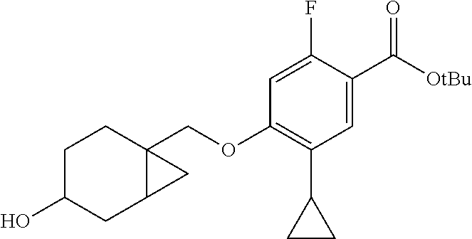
C1(O)CC2C(COC3=C(C4CC4)C=C(C([OtBu])=O)C(F)=C3)(CC1)C2
